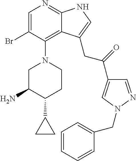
C1=C(Br)C(N2CC(N)C(C3CC3)CC2)=C2C(=N1)NC=C2CC(=O)C1=CN(CC2=CC=CC=C2)N=C1
